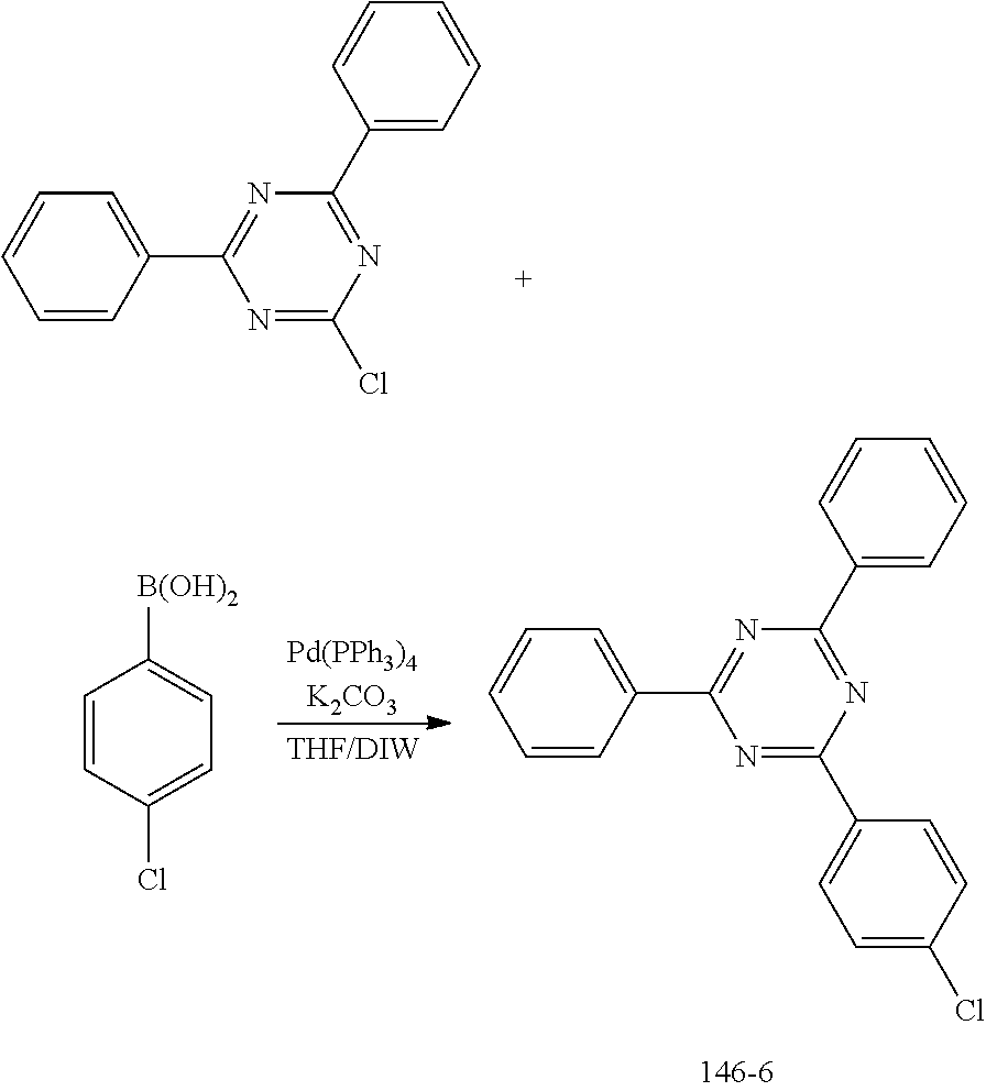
[Pd(PPh3)4K2CO3].C1=CC=CC(C2=NC(C3=CC=CC=C3)=NC(C3=CC=C(Cl)C=C3)=N2)=C1.C1=CC(Cl)=CC=C1[B(OH)2].C1=CC=CC(C2=NC(C3=CC=CC=C3)=NC(Cl)=N2)=C1
